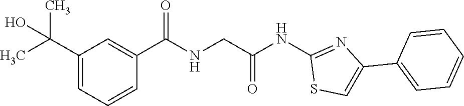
C1(C(=O)NCC(NC2=NC(C3=CC=CC=C3)=CS2)=O)=CC(C(C)(C)O)=CC=C1
